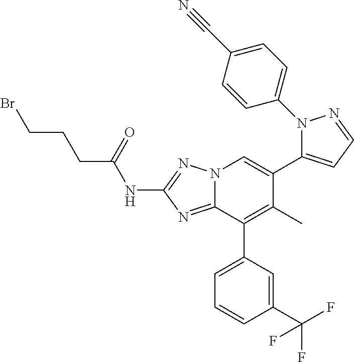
N12C(=NC(NC(CCCBr)=O)=N1)C(C1=CC=CC(C(F)(F)F)=C1)=C(C)C(C1=CC=NN1C1=CC=C(C#N)C=C1)=C2
